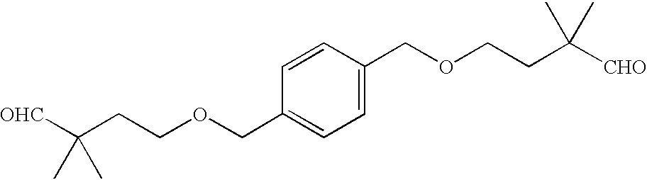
[OHC]C(CCOCC1=CC=C(COCCC([CHO])(C)C)C=C1)(C)C
